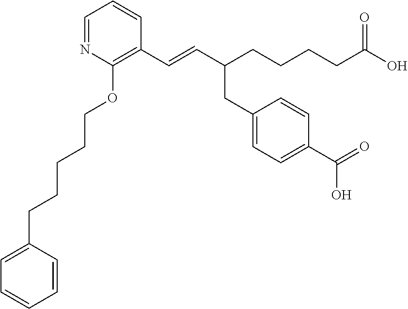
C1=NC(OCCCCCC2=CC=CC=C2)=C(C=CC(CCCCC(O)=O)CC2=CC=C(C(=O)O)C=C2)C=C1
